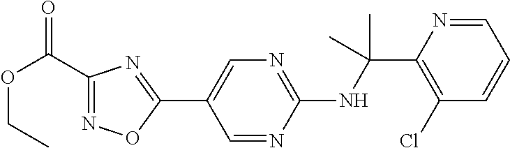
N(C(C1=C(Cl)C=CC=N1)(C)C)C1=NC=C(C2=NC(C(OCC)=O)=NO2)C=N1
